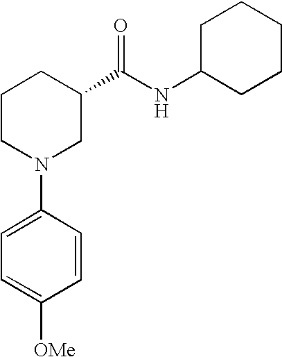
C1(N2CC(C(NC3CCCCC3)=O)CCC2)=CC=C([OMe])C=C1
